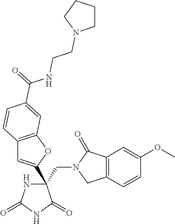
C(C1(C2=CC3=C(O2)C=C(C(NCCN2CCCC2)=O)C=C3)NC(=O)NC1=O)N1CC2=C(C1=O)C=C(OC)C=C2
